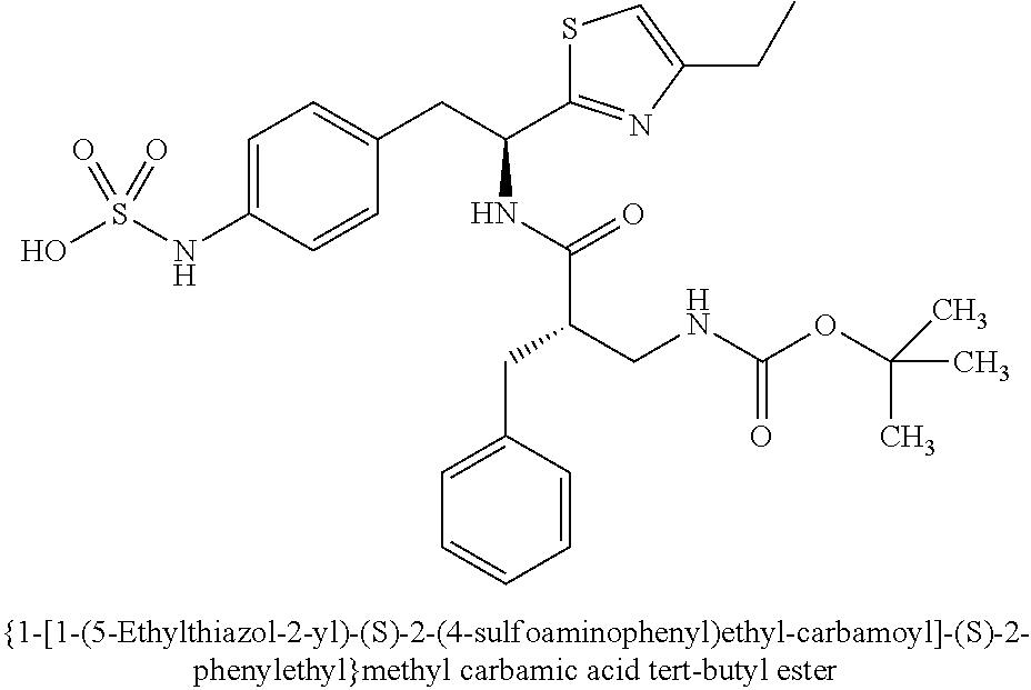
OS(NC1=CC=C(CC(C2=NC(CC)=CS2)NC(C(CNC(OC(C)(C)C)=O)CC2=CC=CC=C2)=O)C=C1)(=O)=O
